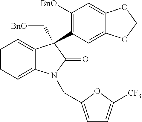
C1=CC=C2C(=C1)C(C1=C([BnO])C=C3C(=C1)OCO3)(C[BnO])C(=O)N2CC1=CC=C([CF3])O1
